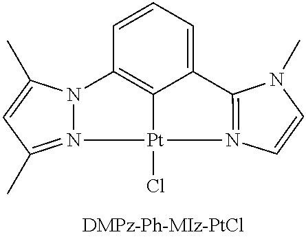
N12=C(C)C=C(C)N1C1=C3C(=CC=C1)C1=N([Pt]23Cl)C=CN1C
